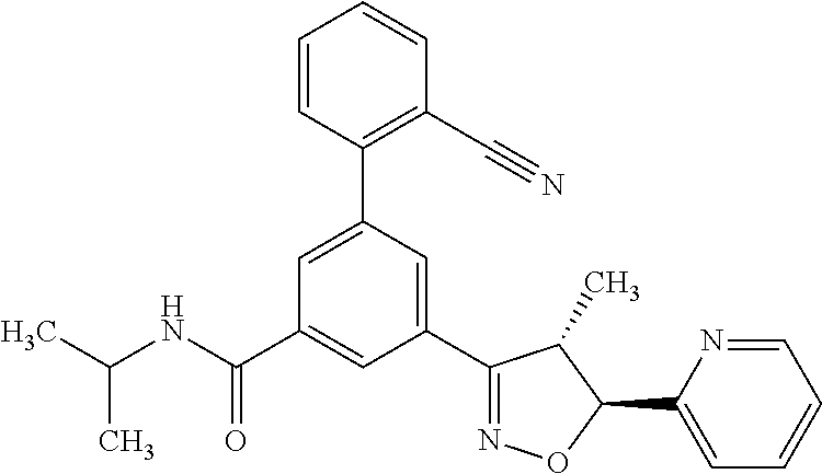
C(NC(C1=CC(C2=NOC(C3=CC=CC=N3)C2C)=CC(C2=C(C#N)C=CC=C2)=C1)=O)(C)C
